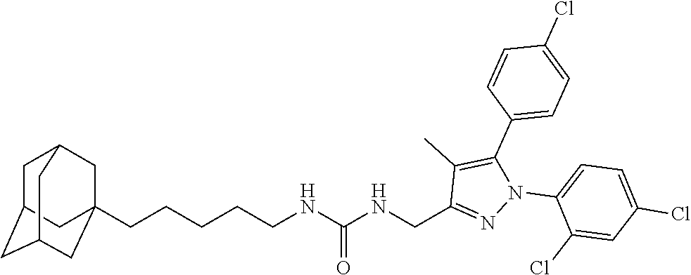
C(CCCCNC(NCC1=NN(C2=CC=C(Cl)C=C2Cl)C(C2=CC=C(Cl)C=C2)=C1C)=O)C12CC3CC(CC(C1)C3)C2
